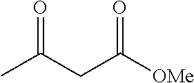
CC(CC([OMe])=O)=O
